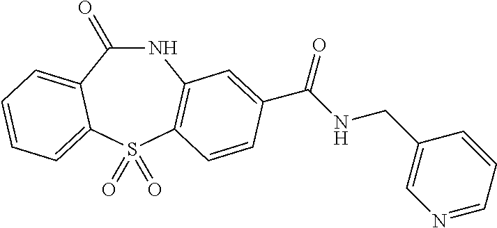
N1C(=O)C2=CC=CC=C2S(=O)(=O)C2=C1C=C(C(NCC1=CN=CC=C1)=O)C=C2
